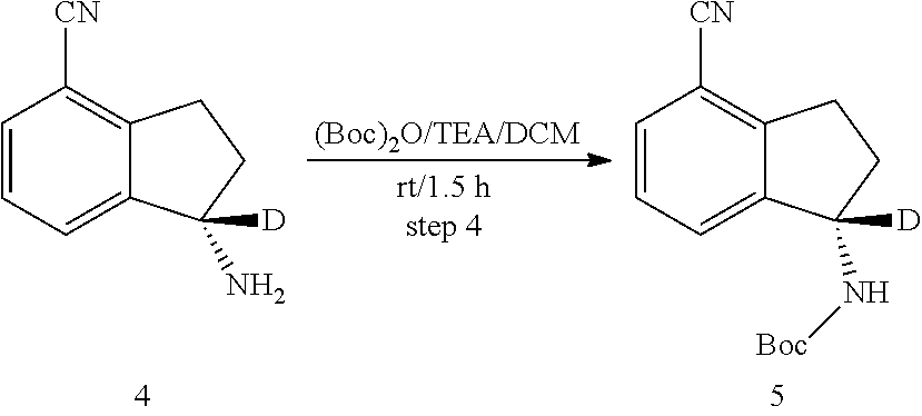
[(Boc)2O/TEA/DCM].C1=CC=C2C(=C1[CN])CCC2(N)[D].C1=CC=C2C(=C1[CN])CCC2(N[Boc])[D]
